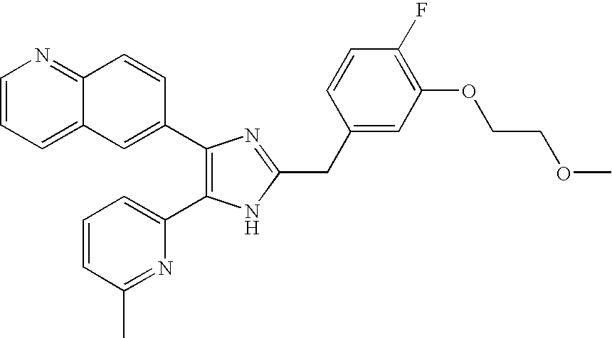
C1=CC=C2C(=N1)C=CC(C1=C(C3=CC=CC(C)=N3)NC(CC3=CC(OCCOC)=C(F)C=C3)=N1)=C2
